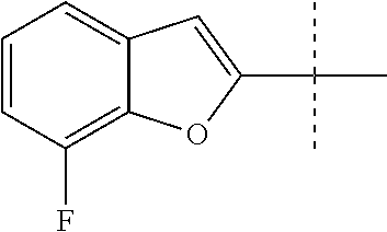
C1=CC(F)=C2C(=C1)C=C(C(C)(C)C)O2
